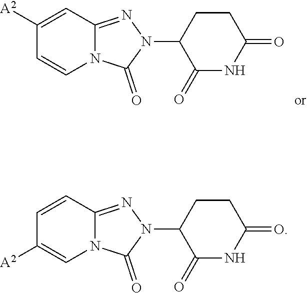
C1([A2])=CC2=NN(C3C(=O)NC(=O)CC3)C(=O)N2C=C1.C1=CC2=NN(C3C(=O)NC(=O)CC3)C(=O)N2C=C1[A2]
